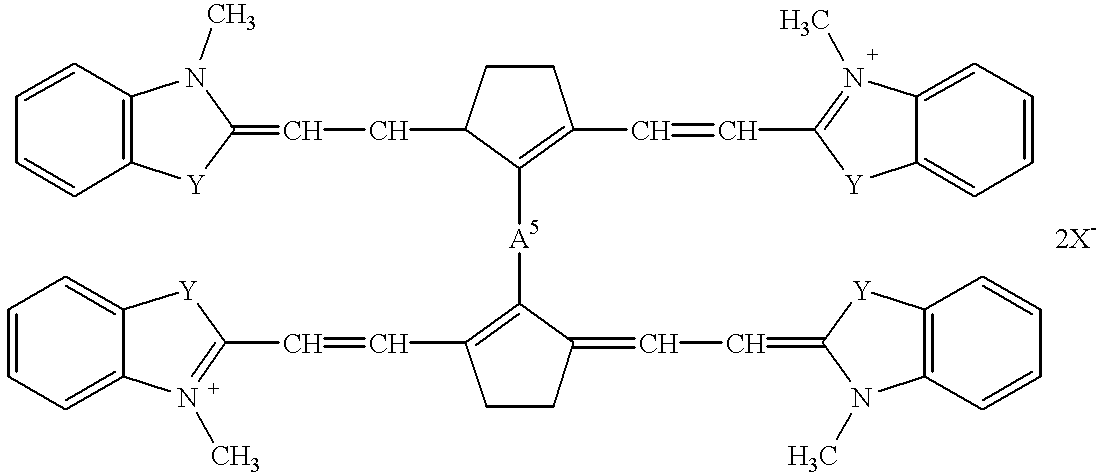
C12=C(C=CC=C1)N(C)C(=CCC1CCC(C=CC3=N(C)C4=CC=CC=C4[Y]3)=C1[A5]C1=C(C=CC3=N(C)C4=CC=CC=C4[Y]3)CCC1=CC=C1N(C)C3=C(C=CC=C3)[Y]1)[Y]2
